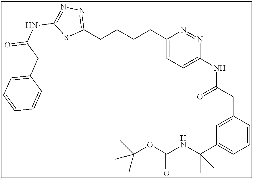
C1(CCCCC2=NN=C(NC(=O)CC3=CC=CC=C3)S2)=CC=C(NC(CC2=CC(C(NC(OC(C)(C)C)=O)(C)C)=CC=C2)=O)N=N1
